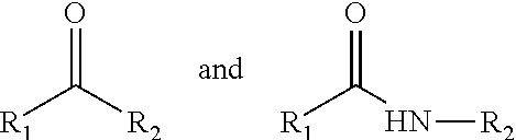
[R1]C([R2])=O.[R1]C(N[R2])=O
